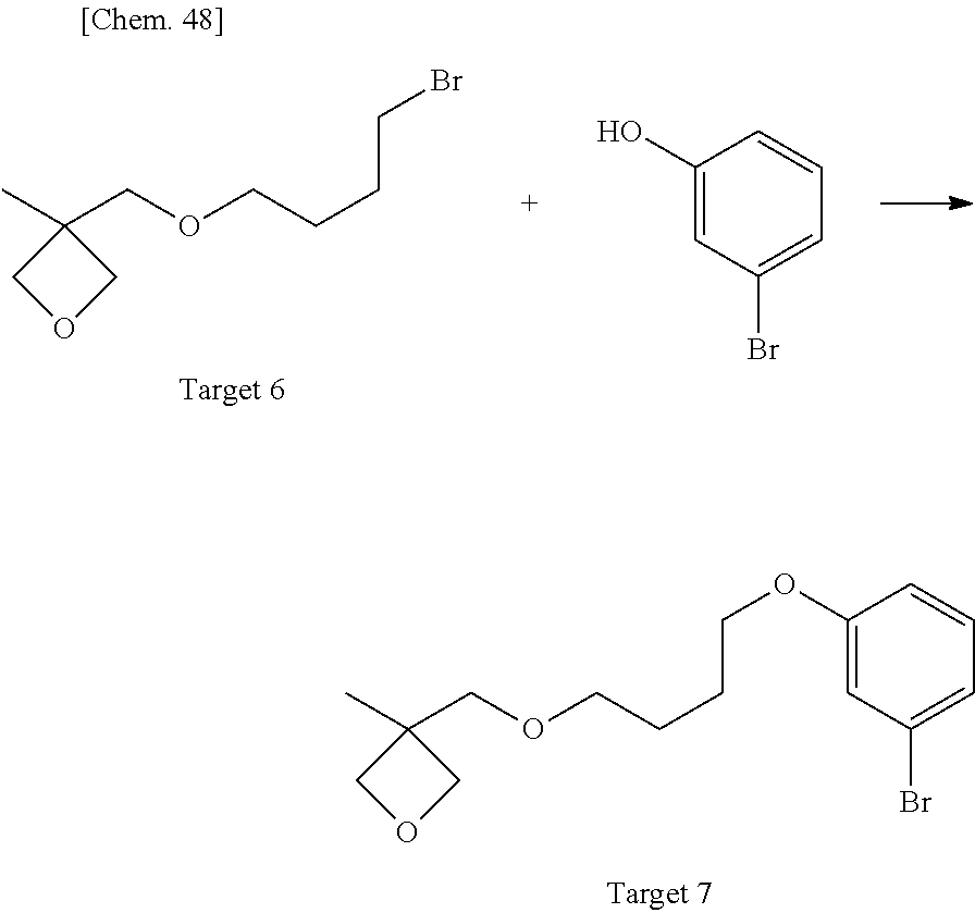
C1(OCCCCOCC2(C)COC2)=CC(Br)=CC=C1.C1(O)=CC(Br)=CC=C1.CC1(COCCCCBr)COC1
